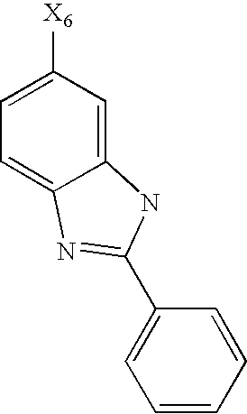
C1=CC=CC(C2=NC3=CC=C([X6])C=C3N2)=C1
